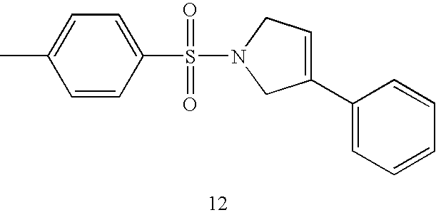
C1=CC(S(=O)(=O)N2CC=C(C3=CC=CC=C3)C2)=CC=C1C
